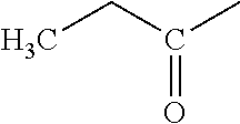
C(=O)(CC)C
